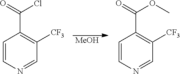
[MeOH].C1=CN=CC([CF3])=C1C(=O)Cl.C1=CN=CC([CF3])=C1C(=O)OC
